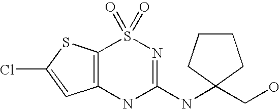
C12=C(SC(Cl)=C1)S(=O)(=O)N=C(NC1(CO)CCCC1)N2
